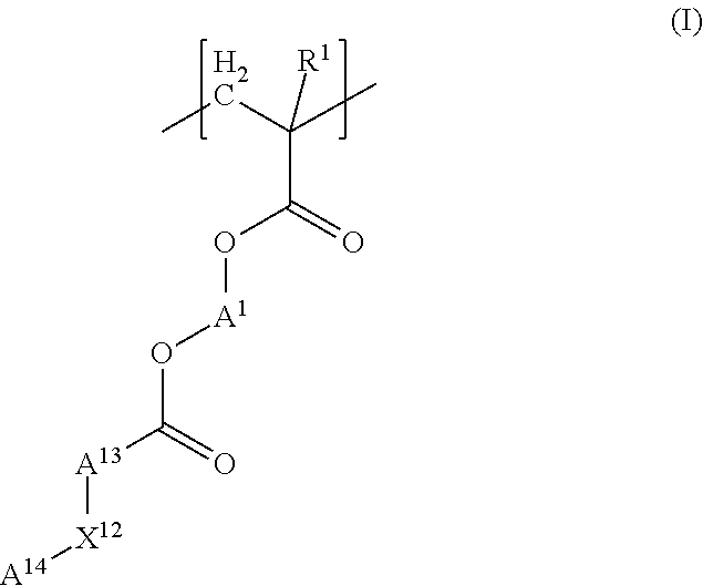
C(C(O[A1]OC(=O)[A13][X12][A14])=O)(C)([R1])CC
